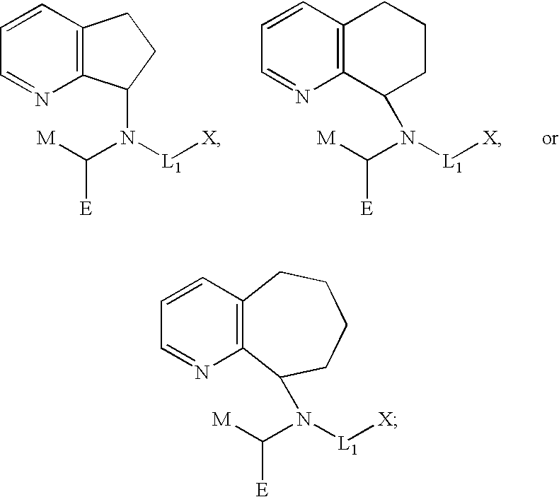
C12=C(C=CC=N1)CCC2N(C([M])[E])[L1][X].C12=C(C=CC=N1)CCCC2N(C([M])[E])[L1][X].C12=C(C=CC=N1)CCCCC2N(C([M])[E])[L1][X]
